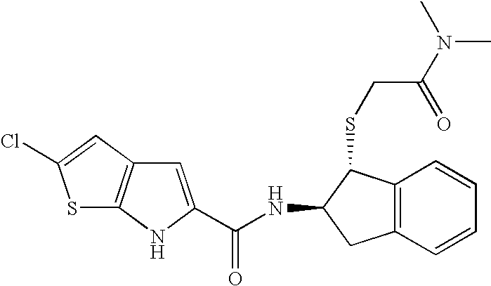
C12=C(C=CC=C1)CC(NC(=O)C1=CC3=C(N1)SC(Cl)=C3)C2SCC(N(C)C)=O
